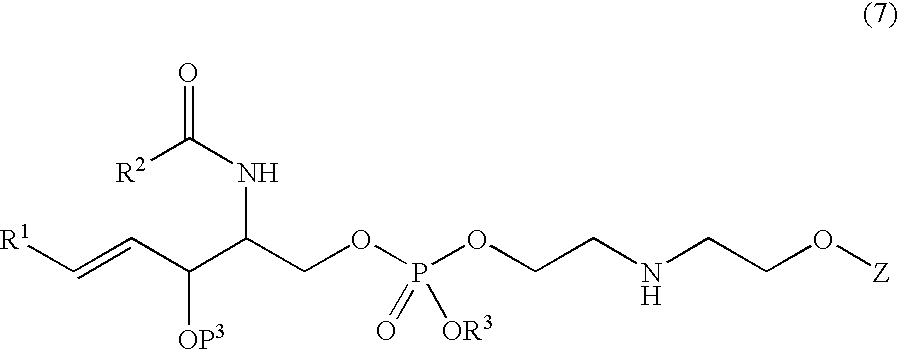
C(=CC(C(COP(OCCNCCO[Z])([OR3])=O)NC(=O)[R2])[OP3])[R1]
